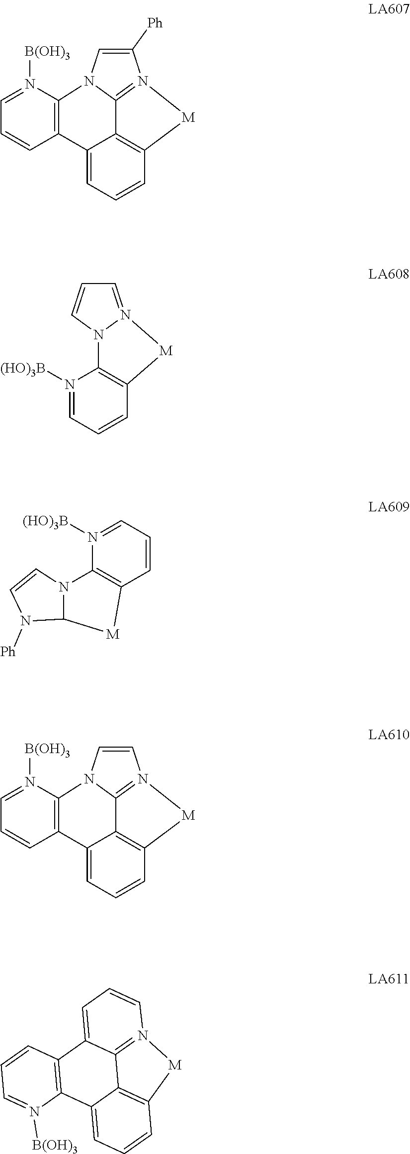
C1([Ph])=CN2C3=C(C=CC=N3[B(OH)3])C3=CC=CC4=C3C2=N1[M]4.C1=N2[M]C3=C(N([(HO)3B])=CC=C3)N2C=C1.C1=CC=N([(HO)3B])C2=C1[M]C1N([Ph])C=CN21.C1=CN2C3=C(C=CC=N3[B(OH)3])C3=CC=CC4=C3C2=N1[M]4.C1=N([B(OH)3])C2=C(C=C1)C1=CC=CN3=C1C1=C(C=CC=C21)[M]3
